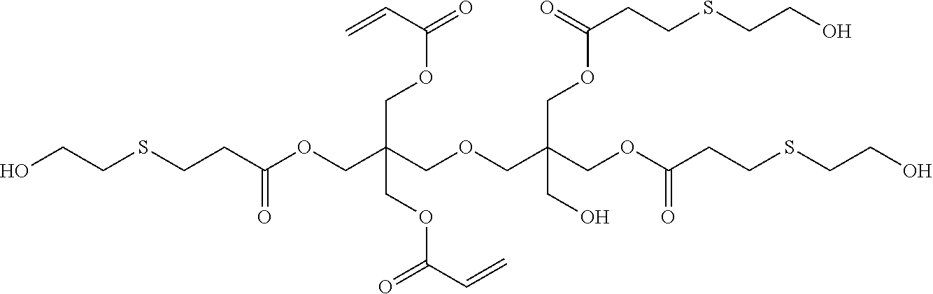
C(CC(OCC(COCC(COC(CCSCCO)=O)(COC(CCSCCO)=O)CO)(COC(=O)C=C)COC(C=C)=O)=O)SCCO
